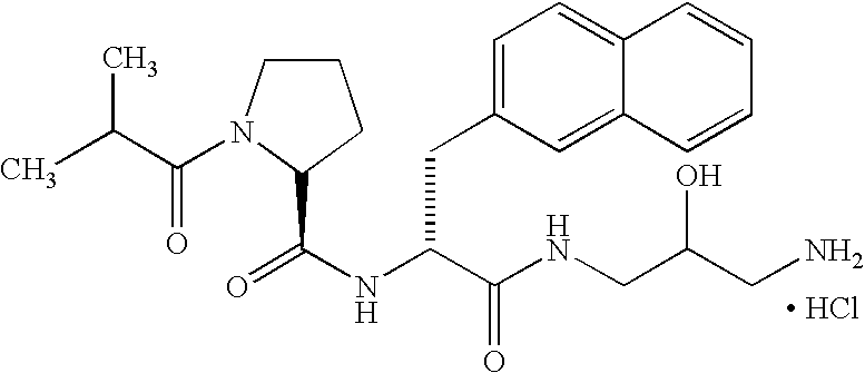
C1CN(C(C(C)C)=O)C(C(NC(C(NCC(CN)O)=O)CC2=CC=C3C(=C2)C=CC=C3)=O)C1.[ HCl]
